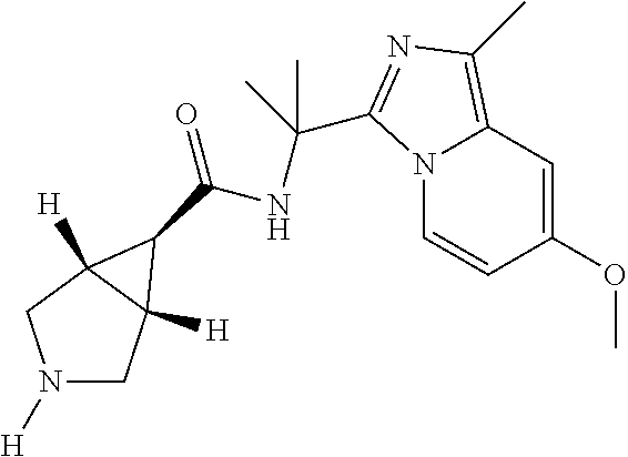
N1([H])CC2([H])C([H])(C1)C2C(=O)NC(C)(C)C1=NC(C)=C2C=C(OC)C=CN21
